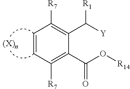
C1([R7])=C(C(=O)O[R14])C(C([R1])[Y])=C([R7])C=C1
